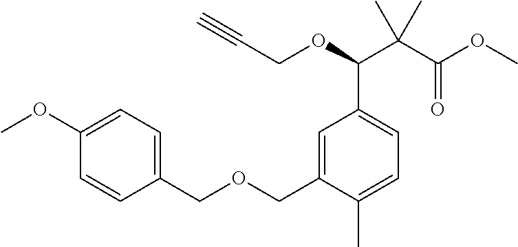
C1(OC)=CC=C(COCC2=CC(C(OCC#C)C(C(OC)=O)(C)C)=CC=C2C)C=C1
